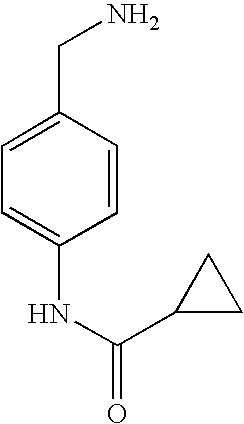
C1=CC(CN)=CC=C1NC(=O)C1CC1
